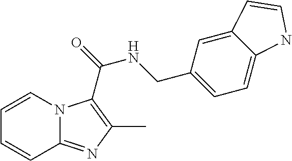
N12C(=NC(C)=C1C(=O)NCC1=CC=C3C(=C1)C=CN3)C=CC=C2
